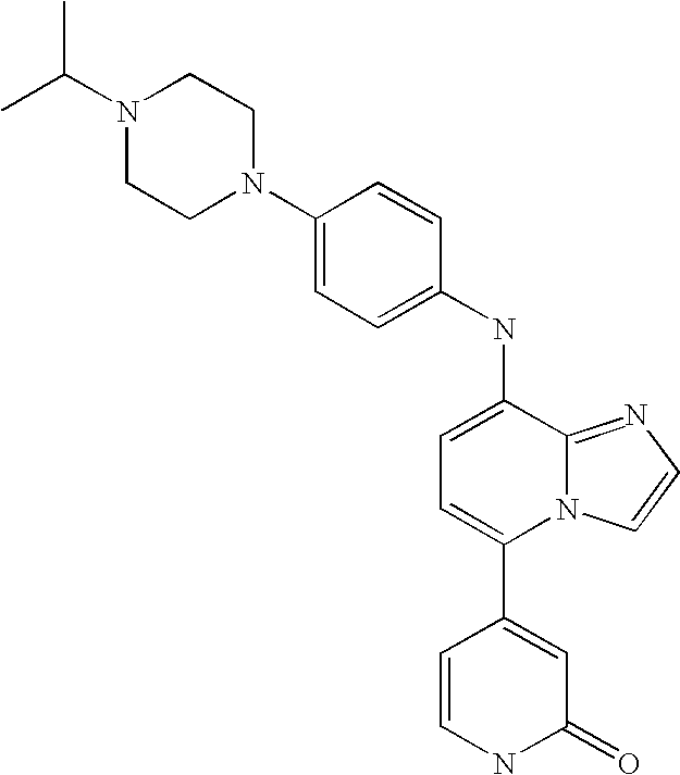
C1(NC2=CC=C(C3=CC(=O)NC=C3)N3C2=NC=C3)=CC=C(N2CCN(C(C)C)CC2)C=C1
